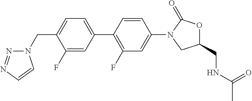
C1(CN2N=NC=C2)=CC=C(C2=C(F)C=C(N3CC(CNC(C)=O)OC3=O)C=C2)C=C1F
